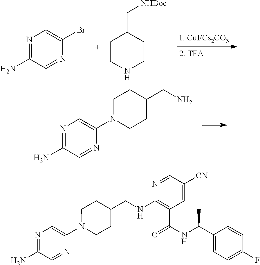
N1=C(N)C=NC(Br)=C1.C1CNCCC1C[NHBoc].N1=C(N)C=NC(N2CCC(CN)CC2)=C1.N1=C(N)C=NC(N2CCC(CNC3=C(C(NC(C4=CC=C(F)C=C4)C)=O)C=C([CN])C=N3)CC2)=C1
